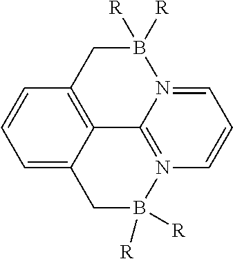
C1=C2C3=C(C=C1)CB([R])([R])N1=CC=CN(=C31)B([R])([R])C2
